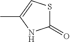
C1(=O)SC=C(C)N1
